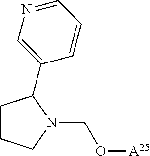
O([A25])CN1C(C2=CN=CC=C2)CCC1
